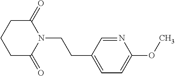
C(CN1C(=O)CCCC1=O)C1=CC=C(OC)N=C1
